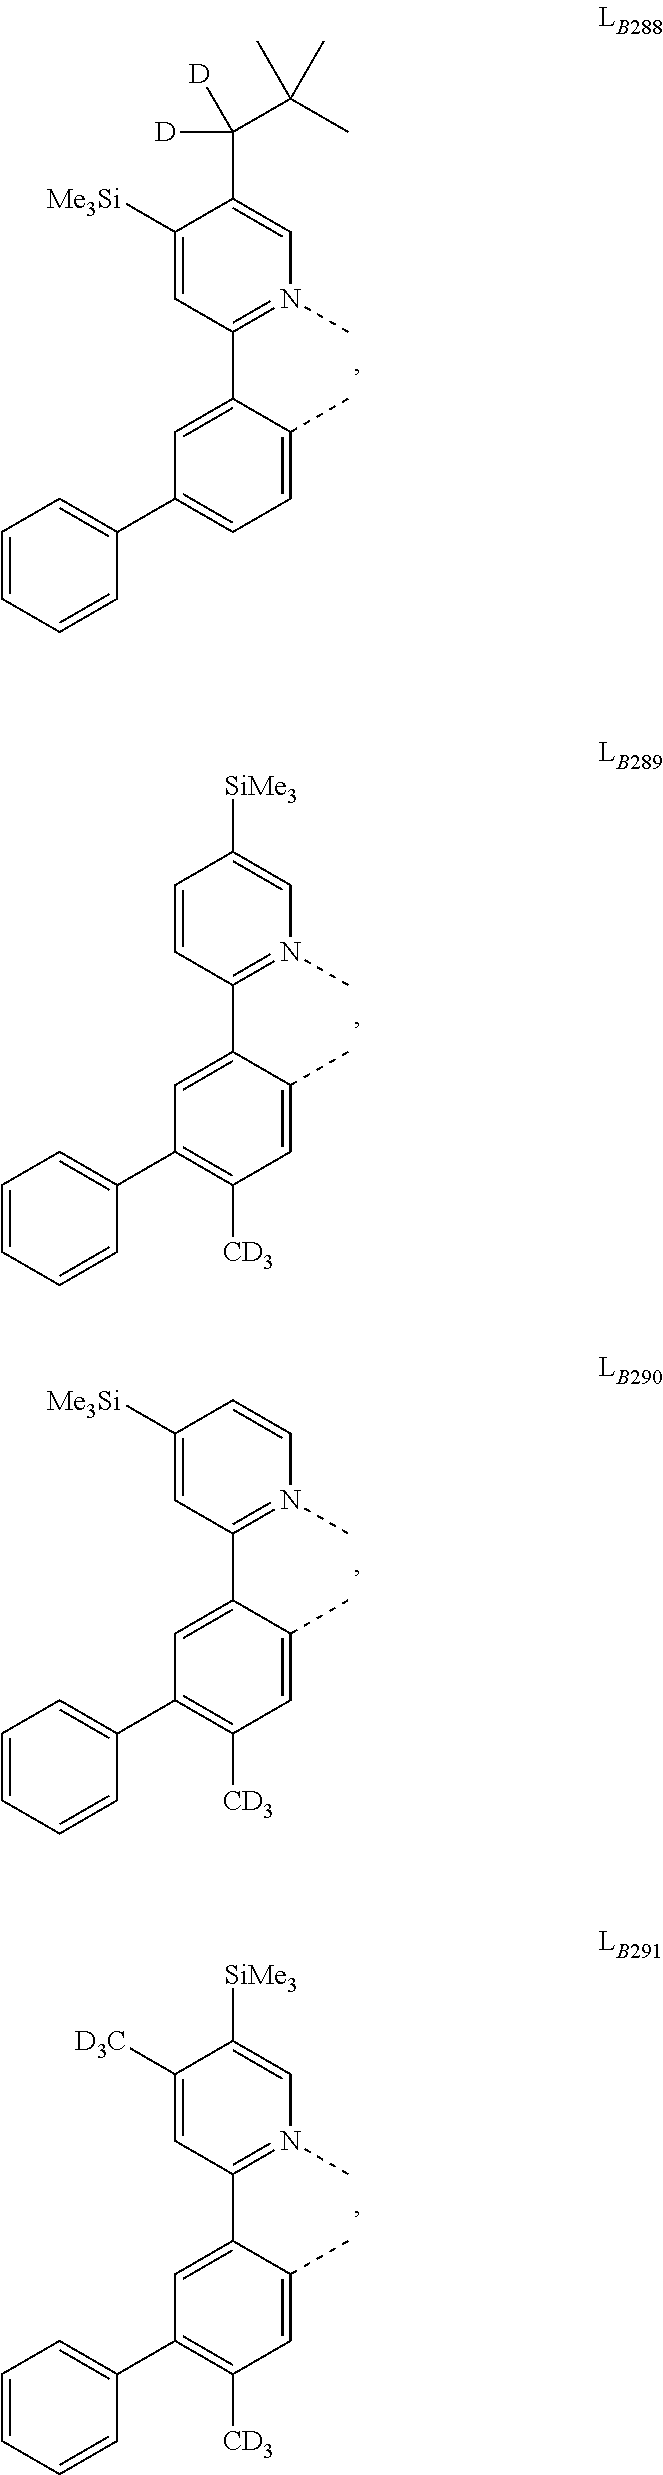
C1(C2=CC(C3=CC=CC=C3)=CC=C2C)=N(C)C=C(C([D])(C(C)(C)C)[D])C([Me3Si])=C1.C1(C2=CC(C3=CC=CC=C3)=C([CD3])C=C2C)=N(C)C=C([SiMe3])C=C1.C1(C2=CC(C3=CC=CC=C3)=C([CD3])C=C2C)=N(C)C=CC([Me3Si])=C1.C1(C2=CC(C3=CC=CC=C3)=C([CD3])C=C2C)=N(C)C=C([SiMe3])C([D3C])=C1
